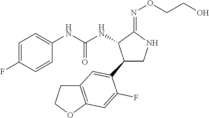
C1(NC(NC2C(=NOCCO)NCC2C2=CC3=C(OCC3)C=C2F)=O)=CC=C(F)C=C1
